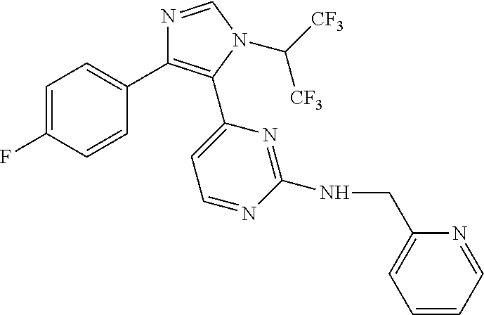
C1=C(F)C=CC(C2=C(C3=CC=NC(NCC4=CC=CC=N4)=N3)N(C([CF3])[CF3])C=N2)=C1
